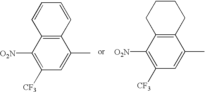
C12=C(C([O2N])=C([CF3])C=C1C)C=CC=C2.C12=C(C([O2N])=C([CF3])C=C1C)CCCC2
